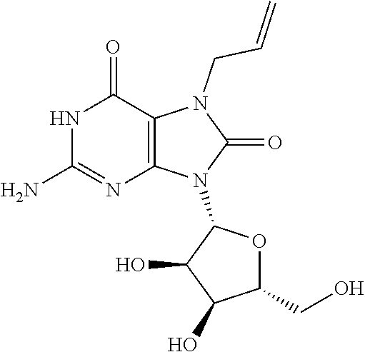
C=CCN1C(=O)N(C2OC(CO)C(O)C2O)C2=C1C(=O)NC(N)=N2
